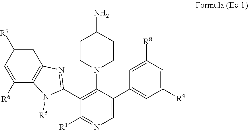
C1=C(C2=CC([R9])=CC([R8])=C2)C(N2CCC(N)CC2)=C(C2=NC3=C(N2[R5])C([R6])=CC([R7])=C3)C([R1])=N1
